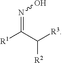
N(=C(C([R3])[R2])[R1])O
